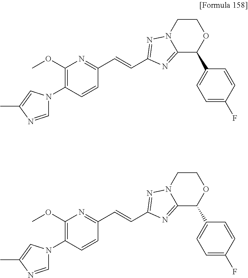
C1=CC(N2C=NC(C)=C2)=C(OC)N=C1C=CC1=NN2C(=N1)C(C1=CC=C(F)C=C1)OCC2.C1=CC(N2C=NC(C)=C2)=C(OC)N=C1C=CC1=NN2C(=N1)C(C1=CC=C(F)C=C1)OCC2
